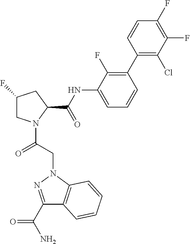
C1C(F)CC(C(NC2=CC=CC(C3=C(Cl)C(F)=C(F)C=C3)=C2F)=O)N1C(CN1N=C(C(N)=O)C2=C1C=CC=C2)=O
